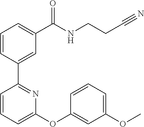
C1=CC(C2=NC(OC3=CC(OC)=CC=C3)=CC=C2)=CC(C(NCCC#N)=O)=C1
